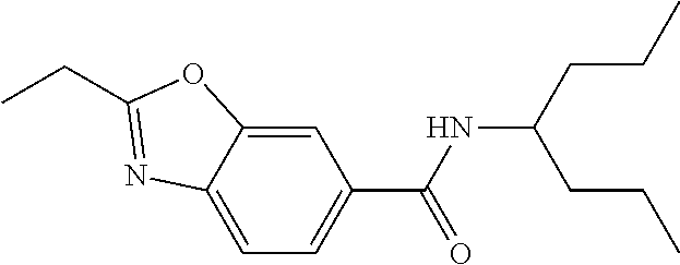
C1=C2C(=CC=C1C(NC(CCC)CCC)=O)N=C(CC)O2
